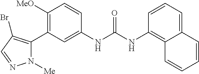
C1([OMe])=C(C2=C(Br)C=NN2[Me])C=C(NC(=O)NC2=C3C(=CC=C2)C=CC=C3)C=C1
